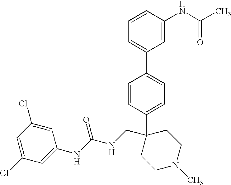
C1=C(C2(CNC(NC3=CC(Cl)=CC(Cl)=C3)=O)CCN(C)CC2)C=CC(C2=CC=CC(NC(C)=O)=C2)=C1
